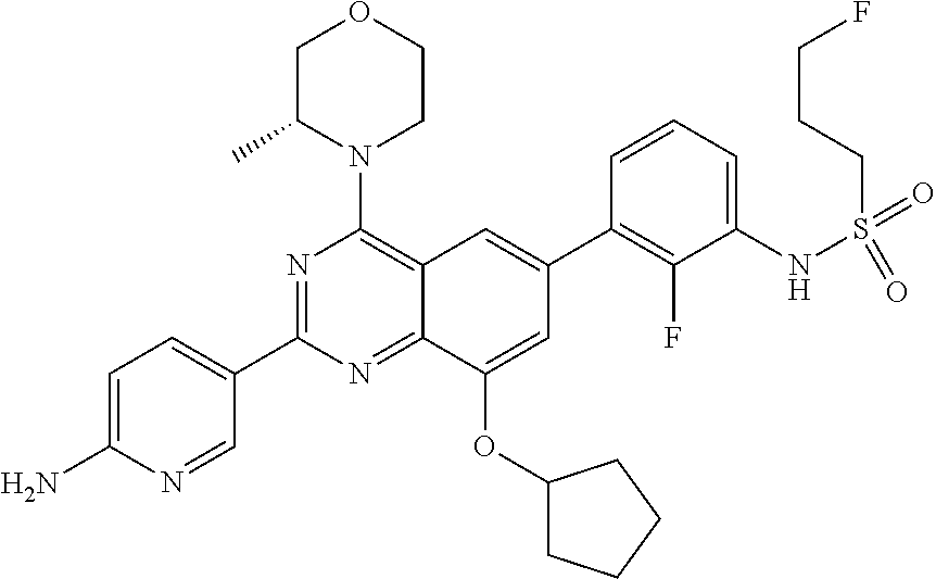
C1=C(N)N=CC(C2=NC(N3CCOCC3C)=C3C(=N2)C(OC2CCCC2)=CC(C2=C(F)C(NS(=O)(=O)CCCF)=CC=C2)=C3)=C1
